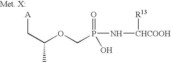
[A]CC(C)OCP(N[CHCOOH][R13])(=O)O
